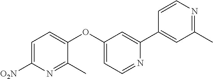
C1=C([O2N])N=C(C)C(OC2=CC=NC(C3=CC(C)=NC=C3)=C2)=C1
